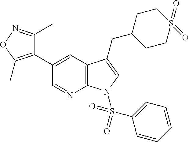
C12=C(C=C(C3=C(C)ON=C3C)C=N1)C(CC1CCS(=O)(=O)CC1)=CN2S(C1=CC=CC=C1)(=O)=O
